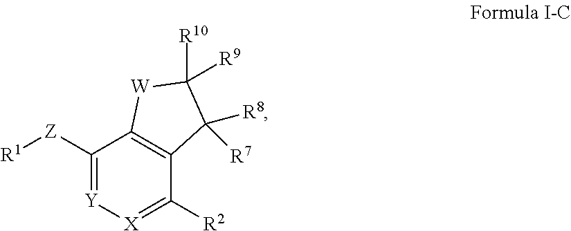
[R1][Z]C1=[Y][X]=C([R2])C2=C1[W]C([R10])([R9])C2([R8])[R7]
